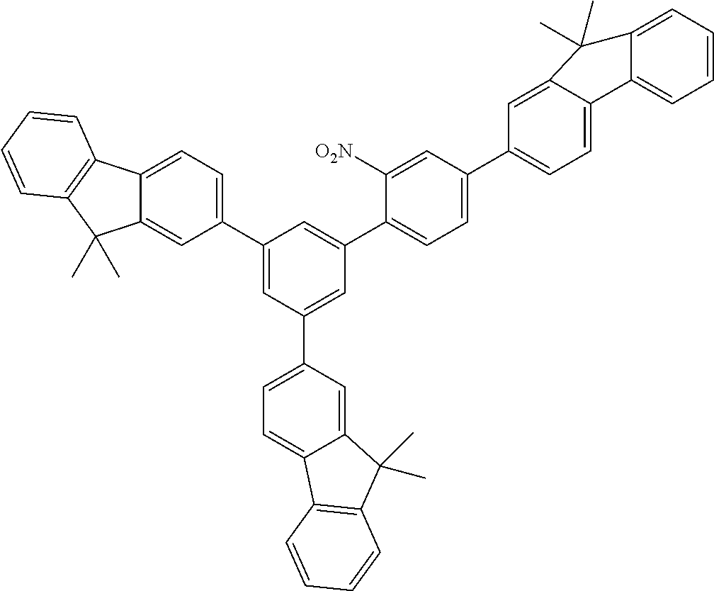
C1(C2=CC(C3=CC=C4C(=C3)C(C)(C)C3=C4C=CC=C3)=CC(C3=CC=C(C4=CC=C5C(=C4)C(C)(C)C4=CC=CC=C54)C=C3[O2N])=C2)=CC=C2C(=C1)C(C)(C)C1=C2C=CC=C1
